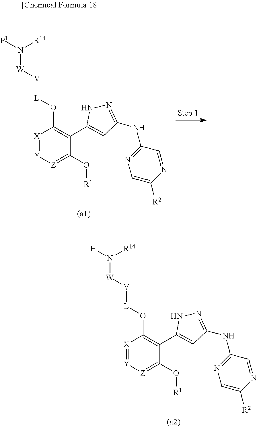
[X]1=[Y][Z]=C(O[R1])C(C2=CC(NC3=NC=C([R2])N=C3)=NN2)=C1O[L][V][W]N([P1])[R14].[X]1=[Y][Z]=C(O[R1])C(C2=CC(NC3=NC=C([R2])N=C3)=NN2)=C1O[L][V][W]N([H])[R14]
